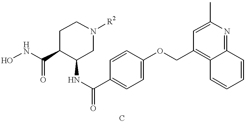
C1(NC(=O)C2=CC=C(OCC3=C4C(=NC(C)=C3)C=CC=C4)C=C2)CN([R2])CCC1C(NO)=O
